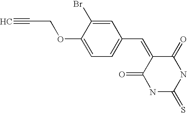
C1(C=C2C(=O)NC(=S)NC2=O)=CC=C(OCC#C)C(Br)=C1
